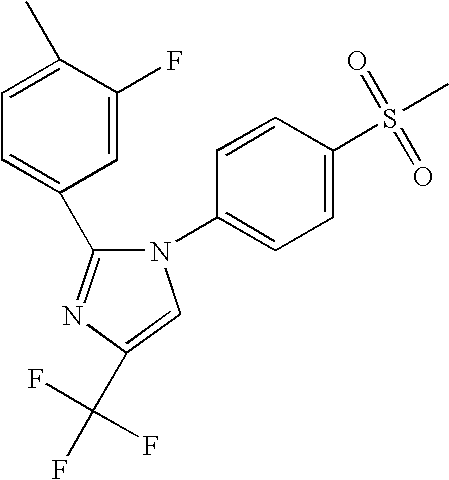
C1(C(F)(F)F)=CN(C2=CC=C(S(C)(=O)=O)C=C2)C(C2=CC=C(C)C(F)=C2)=N1
